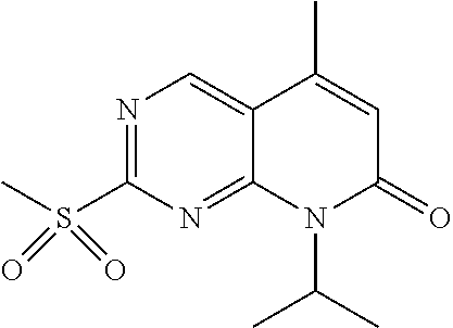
N1=C(S(C)(=O)=O)N=C2C(=C1)C(C)=CC(=O)N2C(C)C
